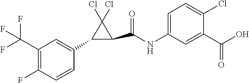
C1(C2=CC(C(F)(F)F)=C(F)C=C2)C(Cl)(Cl)C1C(=O)NC1=CC=C(Cl)C(C(O)=O)=C1
